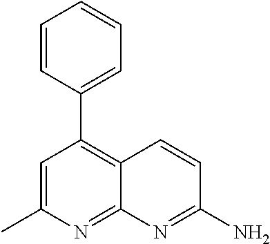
C1=C(C)N=C2C(=C1C1=CC=CC=C1)C=CC(N)=N2
